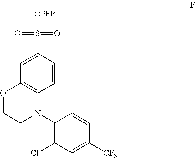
C1=CC(S([OPFP])(=O)=O)=CC2=C1N(C1=C(Cl)C=C([CF3])C=C1)CCO2
